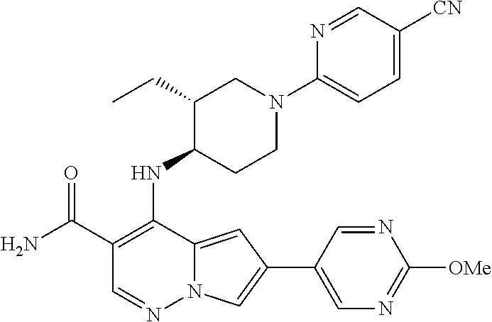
NC(C1=C(NC2C(CC)CN(C3=CC=C([CN])C=N3)CC2)C2=CC(C3=CN=C([OMe])N=C3)=CN2N=C1)=O
